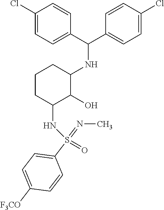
C(NC1CCCC(NS(=O)(C2=CC=C([F3CO])C=C2)=NC)C1O)(C1=CC=C(Cl)C=C1)C1=CC=C(Cl)C=C1
